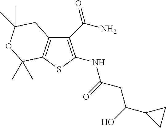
C1(C(N)=O)=C(NC(=O)CC(O)C2CC2)SC2=C1CC(C)(C)OC2(C)C
